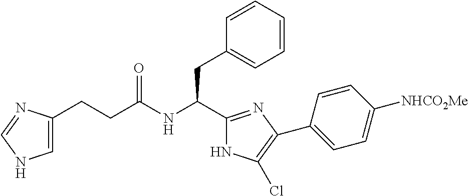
C(NC(CC1=CC=CC=C1)C1=NC(C2=CC=C([NHCO2Me])C=C2)=C(Cl)N1)(=O)CCC1=CNC=N1
